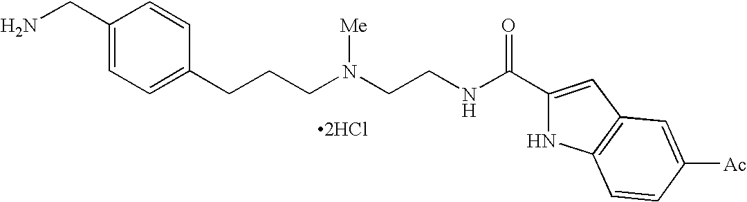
C1(CN)=CC=C(CCCN(CCNC(C2=CC3=C(N2)C=CC([Ac])=C3)=O)[Me])C=C1.[2HCl]
